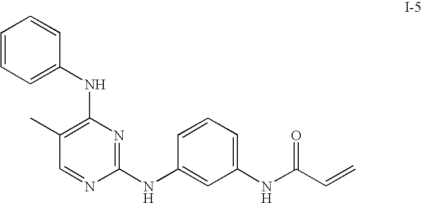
C1=CC=C(NC2=C(C)C=NC(NC3=CC(NC(=O)C=C)=CC=C3)=N2)C=C1
